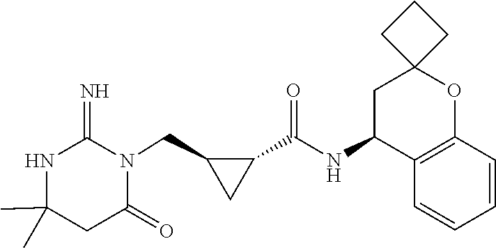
C1(C)(C)NC(=N)N(CC2CC2C(NC2C3=C(OC4(C2)CCC4)C=CC=C3)=O)C(=O)C1
